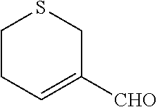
C1CC=C([CHO])CS1
